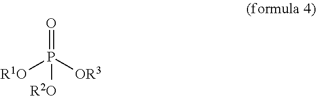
O=P([R1O])([OR3])[R2O]
